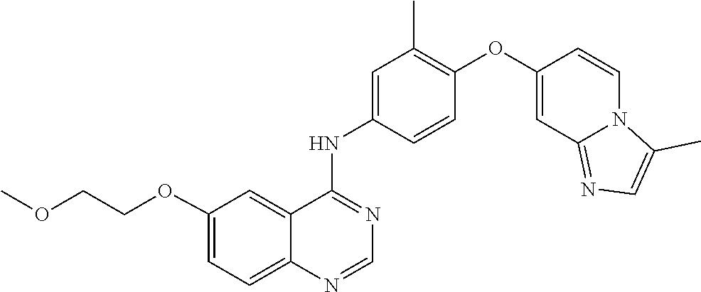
C1=CC(NC2=NC=NC3=CC=C(OCCOC)C=C23)=CC(C)=C1OC1=CC2=NC=C(C)N2C=C1
